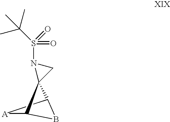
B1C2[A]C1C21CN1S(=O)(=O)C(C)(C)C
